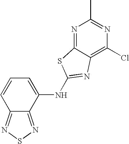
C1(NC2=NC3=C(Cl)N=C(C)N=C3S2)=CC=CC2=NSN=C12
